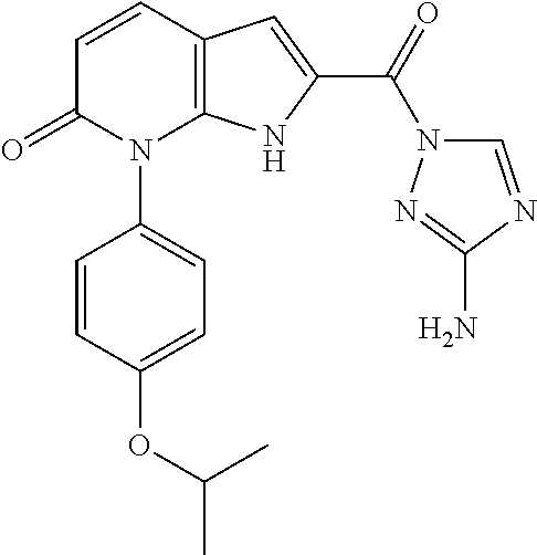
C12=C(C=CC(=O)N1C1=CC=C(OC(C)C)C=C1)C=C(C(N1C=NC(N)=N1)=O)N2
